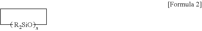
C1[R2SiO]CCC1
